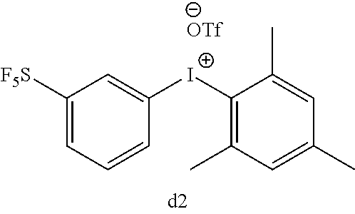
C1([F5S])=CC=CC([I+]C2=C(C)C=C(C)C=C2C)=C1
